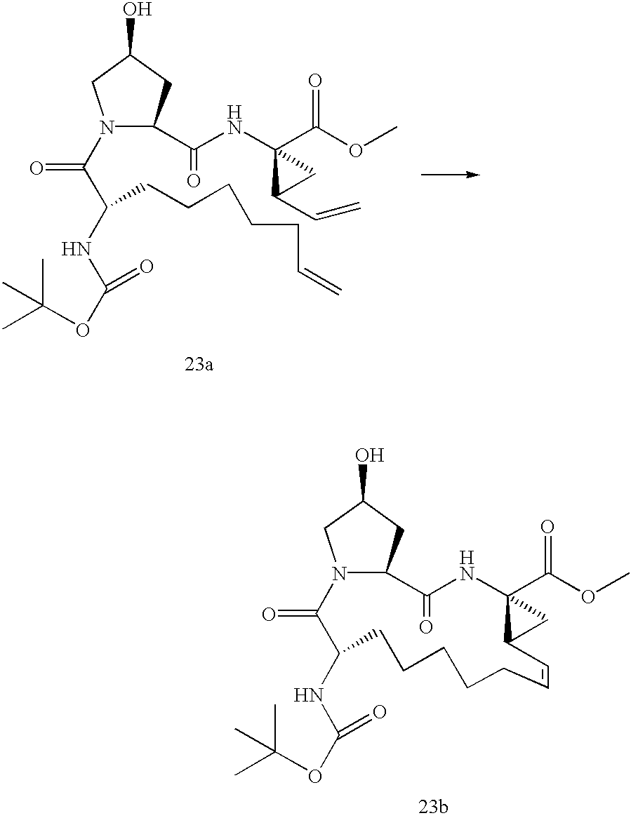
N1(C(C(NC(=O)OC(C)(C)C)CCCCCC=C)=O)C(C(NC2(C(=O)OC)C(C=C)C2)=O)CC(O)C1.N12C(CC(O)C1)C(=O)NC1(C(=O)OC)C(C1)C=CCCCCCC(NC(=O)OC(C)(C)C)C2=O
